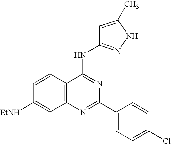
C12=C(N=C(C3=CC=C(Cl)C=C3)N=C1NC1=NNC(C)=C1)C=C([EtNH])C=C2
